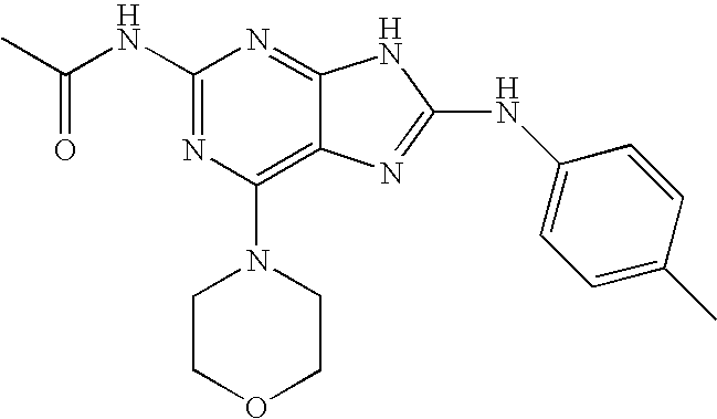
N1=C2C(=C(N3CCOCC3)N=C1NC(C)=O)N=C(NC1=CC=C(C)C=C1)N2
